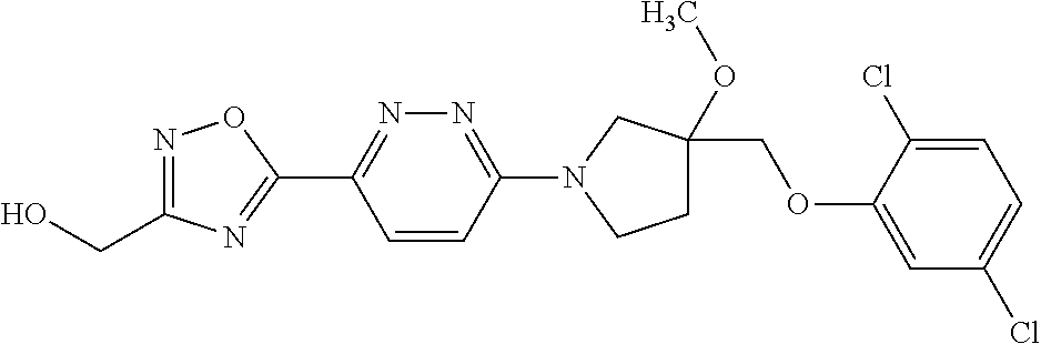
N1=C(CO)N=C(C2=NN=C(N3CC(COC4=CC(Cl)=CC=C4Cl)(OC)CC3)C=C2)O1
